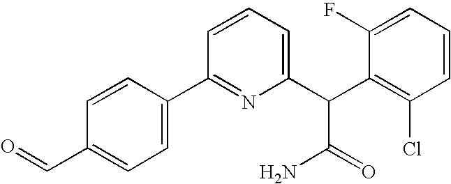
C1(C=O)=CC=C(C2=NC(C(C3=C(Cl)C=CC=C3F)C(=O)N)=CC=C2)C=C1
